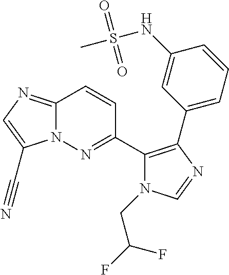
N12C(=NC=C1C#N)C=CC(C1=C(C3=CC=CC(NS(C)(=O)=O)=C3)N=CN1CC(F)F)=N2
